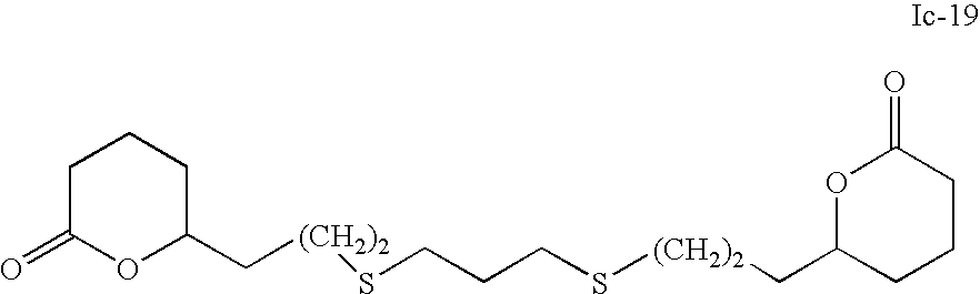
C([(CH2)2]SCCCS[(CH2)2]CC1CCCC(=O)O1)C1CCCC(=O)O1
